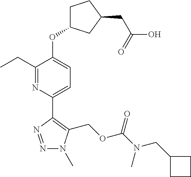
N1=NC(C2=CC=C(OC3CCC(CC(O)=O)C3)C(CC)=N2)=C(COC(N(C)CC2CCC2)=O)N1C
